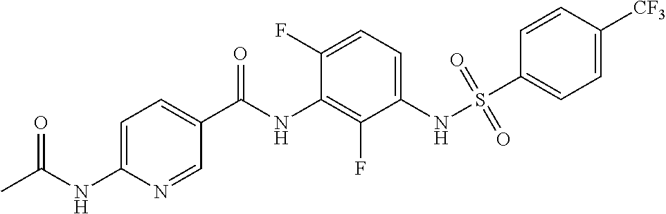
S(NC1=CC=C(F)C(NC(C2=CC=C(NC(C)=O)N=C2)=O)=C1F)(=O)(=O)C1=CC=C([CF3])C=C1
